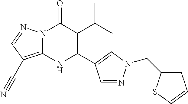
N12C(=C(C#N)C=N1)NC(C1=CN(CC3=CC=CS3)N=C1)=C(C(C)C)C2=O
